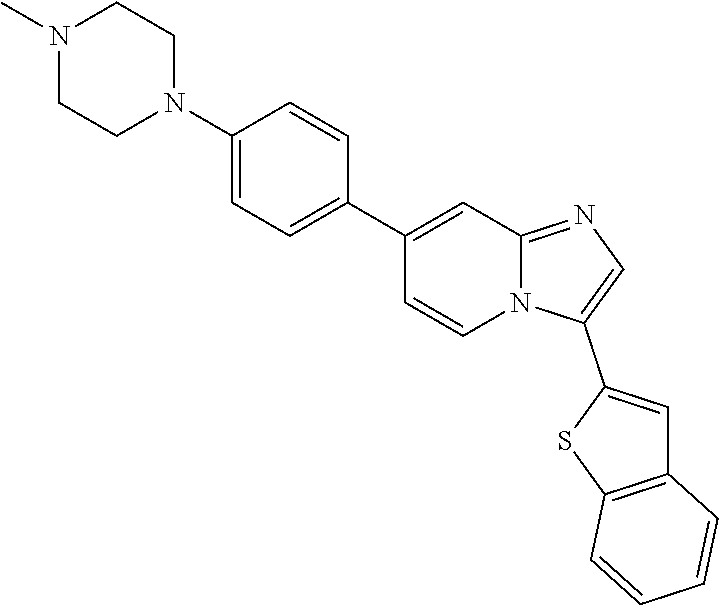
N12C(=NC=C1C1=CC3=C(S1)C=CC=C3)C=C(C1=CC=C(N3CCN(C)CC3)C=C1)C=C2
